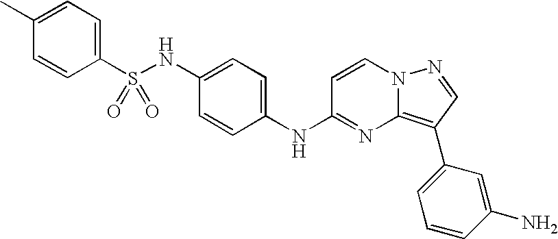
C1(NS(C2=CC=C(C)C=C2)(=O)=O)=CC=C(NC2=NC3=C(C4=CC=CC(N)=C4)C=NN3C=C2)C=C1
